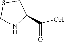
C1SCNC1C(O)=O
